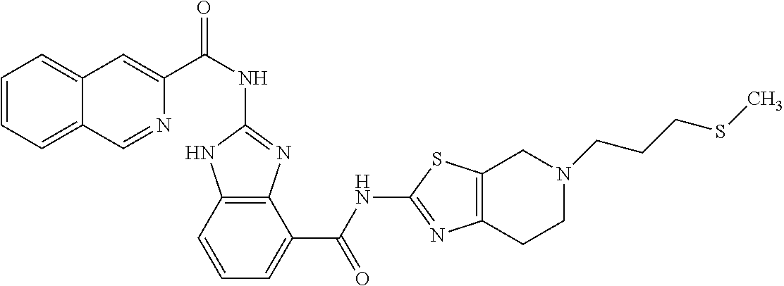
C1(NC(C2=CC3=CC=CC=C3C=N2)=O)=NC2=C(N1)C=CC=C2C(NC1=NC2=C(S1)CN(CCCSC)CC2)=O
